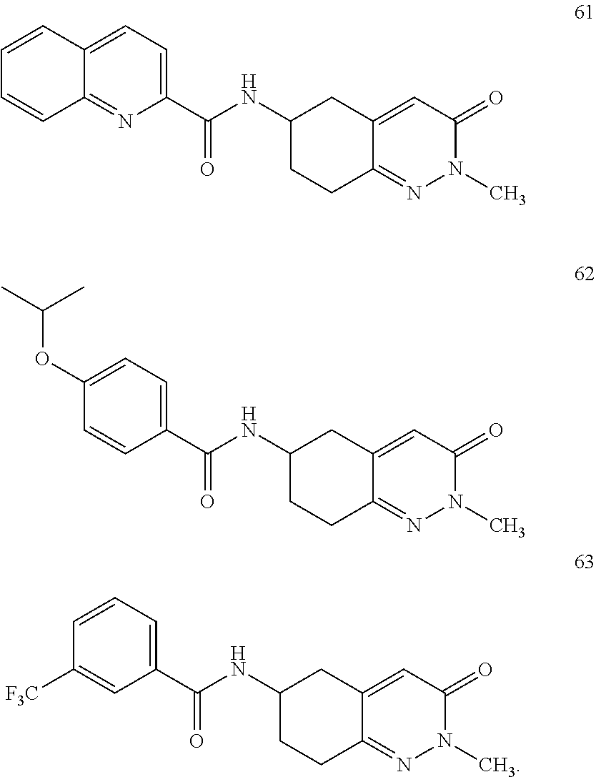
C1(C(NC2CC3=CC(=O)N(C)N=C3CC2)=O)=CC=C2C(=N1)C=CC=C2.C1(C(NC2CC3=CC(=O)N(C)N=C3CC2)=O)=CC=C(OC(C)C)C=C1.C1(C(NC2CC3=CC(=O)N(C)N=C3CC2)=O)=CC=CC([F3C])=C1
